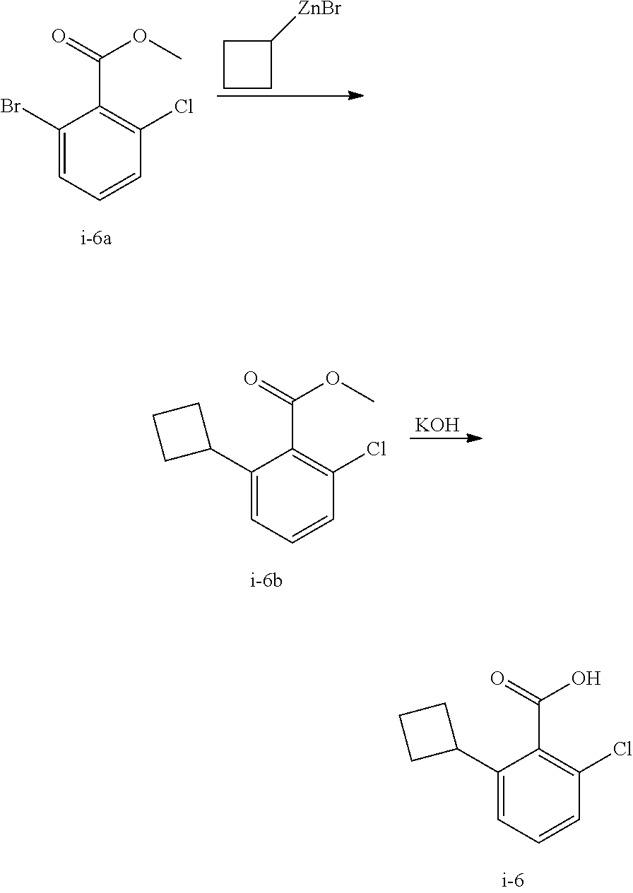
C1(C2CCC2)=CC=CC(Cl)=C1C(=O)OC.[KOH].C1(Br)=CC=CC(Cl)=C1C(=O)OC.C1CC([ZnBr])C1.C1(C2CCC2)=CC=CC(Cl)=C1C(=O)O
